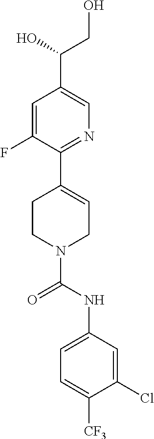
C1=C(F)C(C2=CCN(C(NC3=CC=C([CF3])C(Cl)=C3)=O)CC2)=NC=C1C(O)CO
